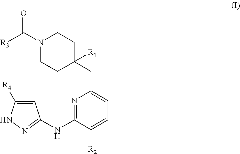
N1=C(NC2=NNC([R4])=C2)C([R2])=CC=C1CC1([R1])CCN(C([R3])=O)CC1
